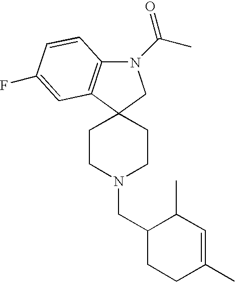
C1CN(CC2CCC(C)=CC2C)CCC12C1=C(N(C(C)=O)C2)C=CC(F)=C1
